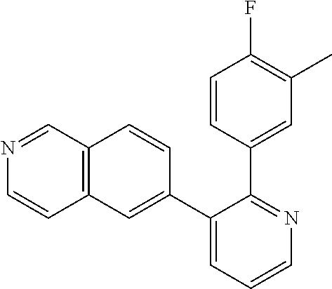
C12=C(C=C(C3=CC=CN=C3C3=CC(C)=C(F)C=C3)C=C1)C=CN=C2
